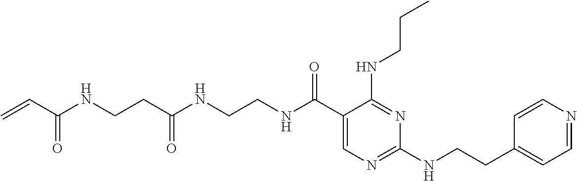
C(CNC(CCNC(C=C)=O)=O)NC(C1=CN=C(NCCC2=CC=NC=C2)N=C1NCCC)=O
